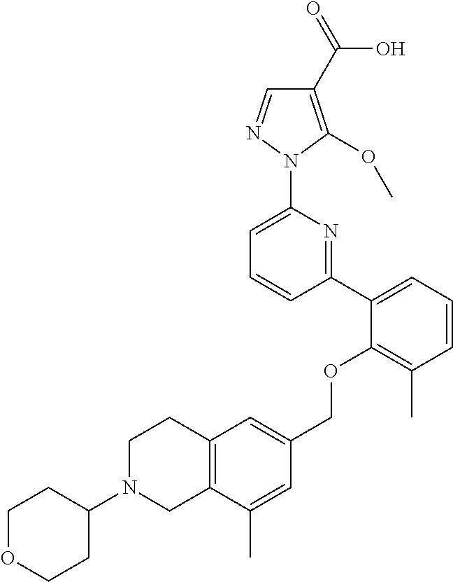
C1(C2=CC=CC(C)=C2OCC2=CC3=C(C(C)=C2)CN(C2CCOCC2)CC3)=NC(N2N=CC(C(=O)O)=C2OC)=CC=C1
